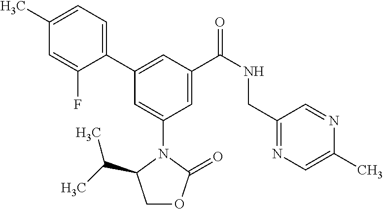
C1(C)=CC=C(C2=CC(C(NCC3=NC=C(C)N=C3)=O)=CC(N3C(C(C)C)COC3=O)=C2)C(F)=C1
